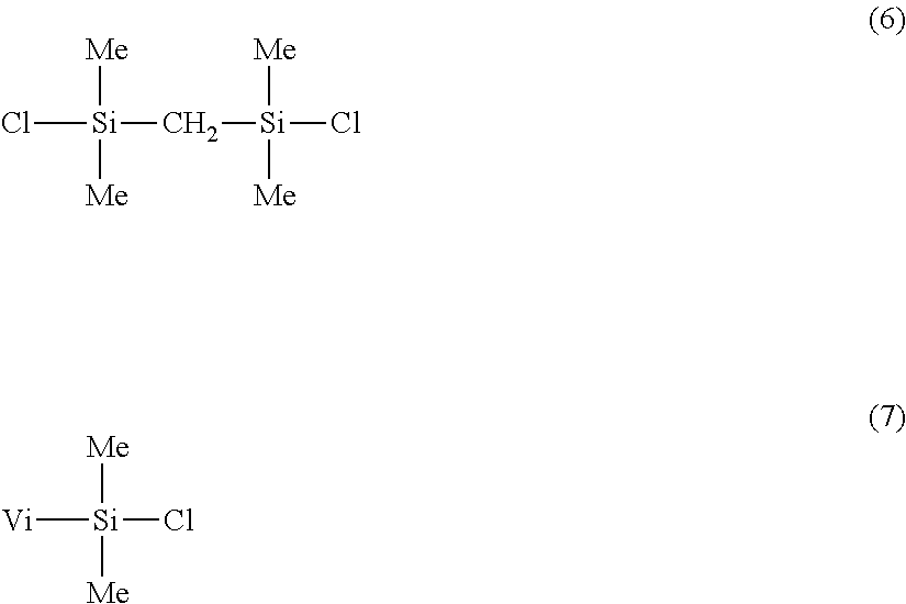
Cl[Si](C[Si](Cl)([Me])[Me])([Me])[Me].[Vi][Si](Cl)([Me])[Me]
